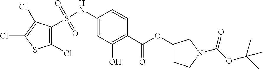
S(NC1=CC(O)=C(C(=O)OC2CCN(C(OC(C)(C)C)=O)C2)C=C1)(=O)(=O)C1=C(Cl)SC(Cl)=C1Cl
